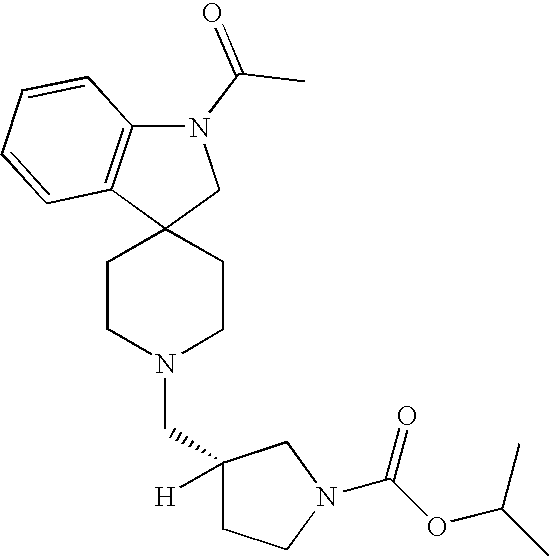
C1CN(CC2([H])CCN(C(OC(C)C)=O)C2)CCC12CN(C(C)=O)C1=C2C=CC=C1
